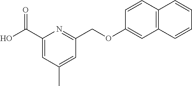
C1=CC2=C(C=C1OCC1=NC(C(O)=O)=CC(C)=C1)C=CC=C2
